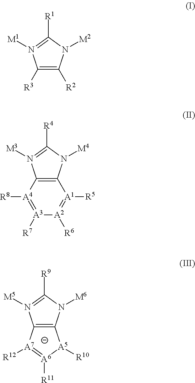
C1([R3])=C([R2])N([M2])C([R1])=N1[M1].C12=C(N([M4])C([R4])=N1[M3])[A1]([R5])=[A2]([R6])[A3]([R7])=[A4]2[R8].C12=C(N([M6])C([R9])=N1[M5])[A5]([R10])[A6]([R11])=[A7]2[R12]
